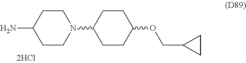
C1(N)CCN(C2CCC(OCC3CC3)CC2)CC1
